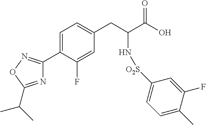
C1=C(C2=NOC(C(C)C)=N2)C(F)=CC(CC(C(O)=O)N[O2S]C2=CC=C(C)C(F)=C2)=C1
